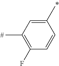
C1(C)=CC(C)=C(F)C=C1
